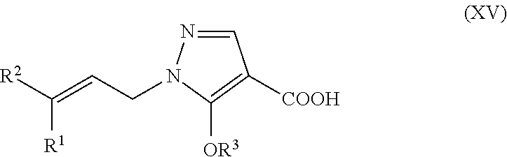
C(CN1N=CC([COOH])=C1[OR3])=C([R2])[R1]
